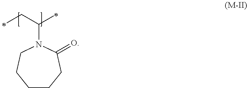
C(C(N1C(=O)CCCCC1)C)C
